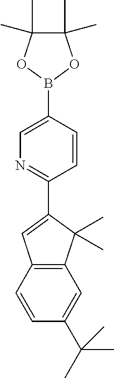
C1(C2=NC=C(B3OC(C)(C)C(C)(C)O3)C=C2)=CC2=C(C1(C)C)C=C(C(C)(C)C)C=C2
